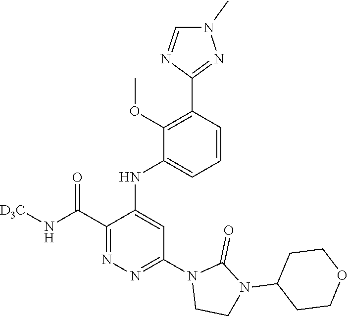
C1(C(N[D3C])=O)=NN=C(N2CCN(C3CCOCC3)C2=O)C=C1NC1=CC=CC(C2=NN(C)C=N2)=C1OC
